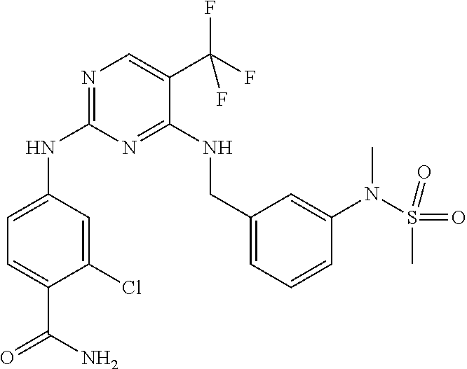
C1=C(NC2=NC=C(C(F)(F)F)C(NCC3=CC=CC(N(S(C)(=O)=O)C)=C3)=N2)C=C(Cl)C(C(N)=O)=C1
